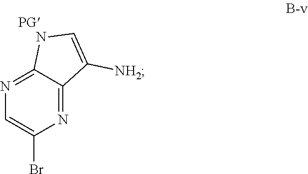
N1=C2C(=NC(Br)=C1)C([NH2])=CN2.[PG]
